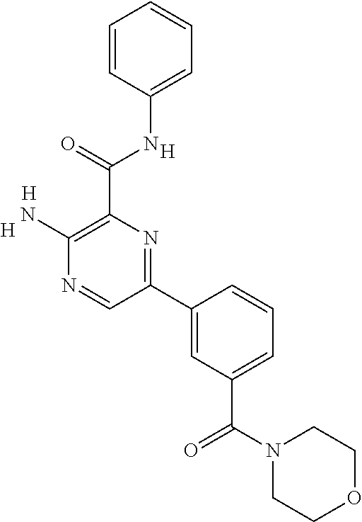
[H].[H].C1(N)=C(C(NC2=CC=CC=C2)=O)N=C(C2=CC(C(N3CCOCC3)=O)=CC=C2)C=N1.[H]
